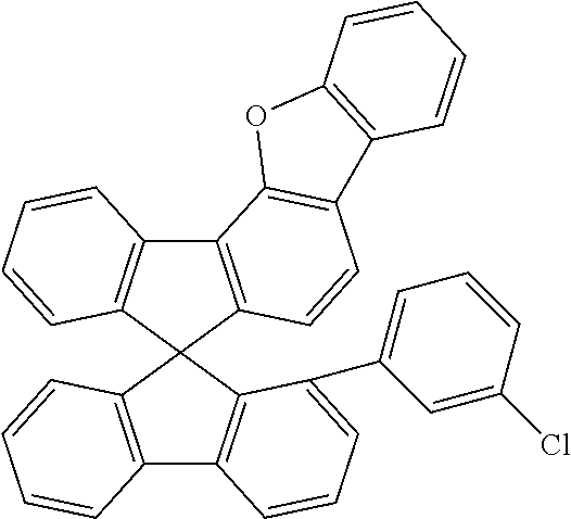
C12=C(C=CC=C1)C1(C3=C2C=CC=C3C2=CC=CC(Cl)=C2)C2=C(C3=C1C=CC1=C3OC3=C1C=CC=C3)C=CC=C2
